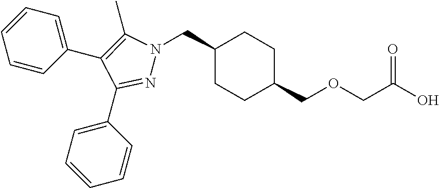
C1(CN2N=C(C3=CC=CC=C3)C(C3=CC=CC=C3)=C2C)CCC(COCC(O)=O)CC1
